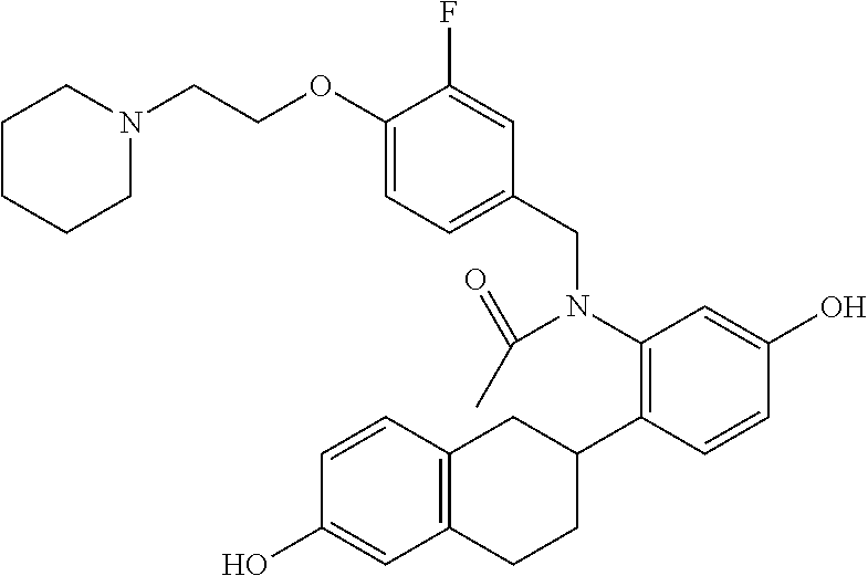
C(COC1=CC=C(CN(C2=C(C3CC4=C(CC3)C=C(O)C=C4)C=CC(O)=C2)C(=O)C)C=C1F)N1CCCCC1
